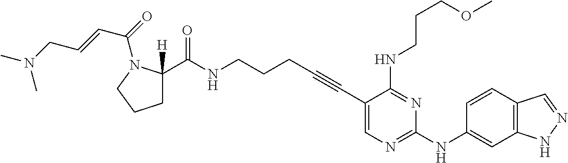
C1C(C(NCCCC#CC2=CN=C(NC3=CC4=C(C=C3)C=NN4)N=C2NCCCOC)=O)([H])N(C(=O)C=CCN(C)C)CC1
